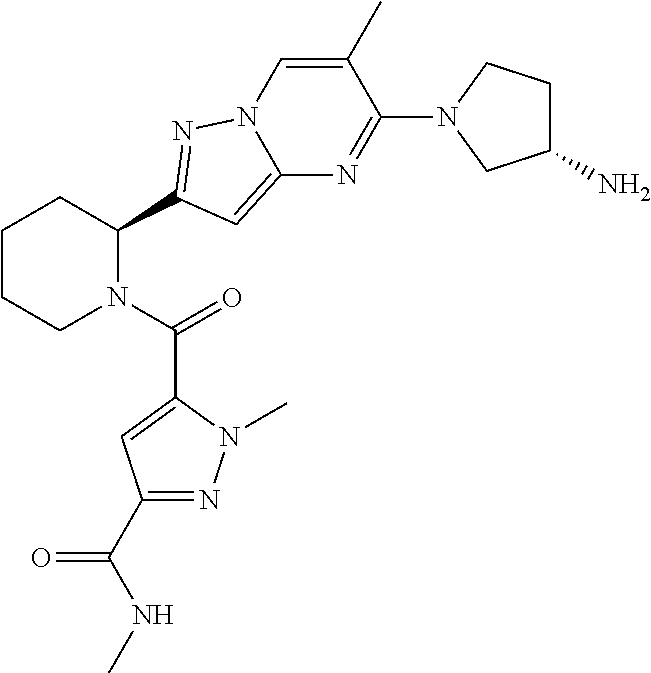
C1CCN(C(=O)C2=CC(C(NC)=O)=NN2C)C(C2=NN3C=C(C)C(N4CC(N)CC4)=NC3=C2)C1
